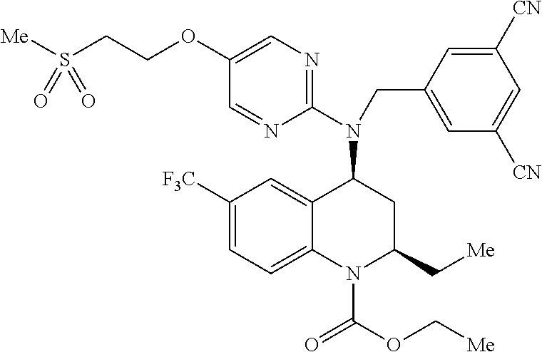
C1([F3C])=CC=C2C(=C1)C(N(C1=NC=C(OCCS([Me])(=O)=O)C=N1)CC1=CC([CN])=CC([CN])=C1)CC(C[Me])N2C(OC[Me])=O
